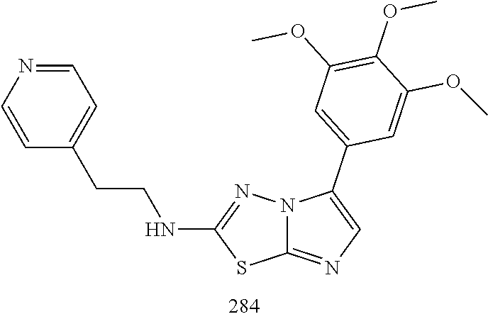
N(C1=NN2C(=NC=C2C2=CC(OC)=C(OC)C(OC)=C2)S1)CCC1=CC=NC=C1
